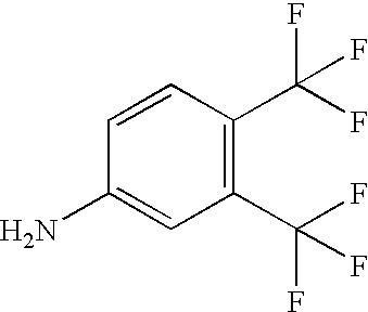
C1=CC(N)=CC(C(F)(F)F)=C1C(F)(F)F
